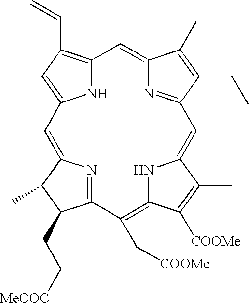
N1C2=C(C)C(C=C)=C1C=C1N=C(C=C3NC(=C(C[COOMe])C4=NC(=C2)C(C)C4CC[MeOOC])C([COOMe])=C3C)C(CC)=C1C
